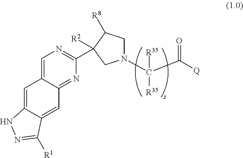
C1=C2C(=NC(C3([R2])C([R8])CN(C(C([Q])=O)([R35])[R35])C3)=N1)C=C1C(=C2)NN=C1[R1]
